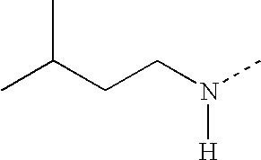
C(CCN([H])C)(C)C
